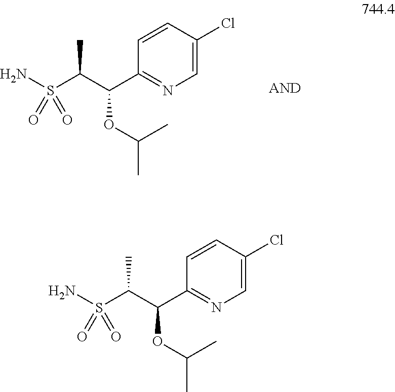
C1=C(Cl)C=CC(C(C(S(N)(=O)=O)C)OC(C)C)=N1.C1=C(Cl)C=CC(C(C(S(N)(=O)=O)C)OC(C)C)=N1
